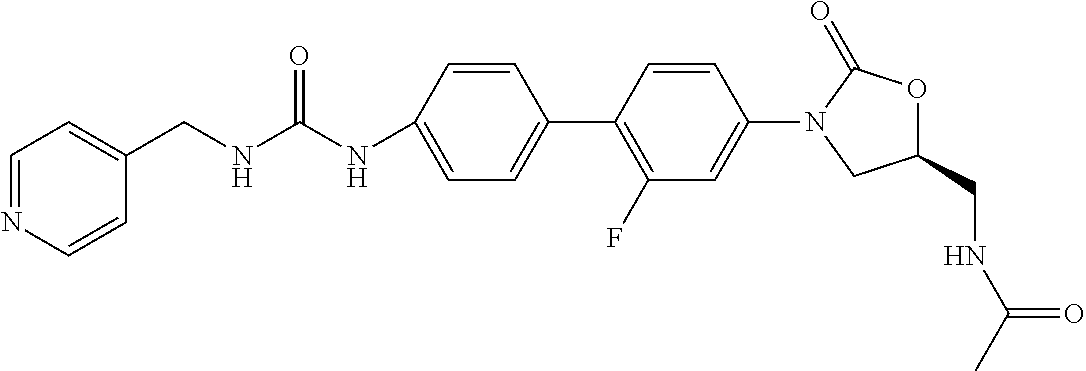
N(C1=CC=C(C2=C(F)C=C(N3CC(CNC(C)=O)OC3=O)C=C2)C=C1)C(NCC1=CC=NC=C1)=O
